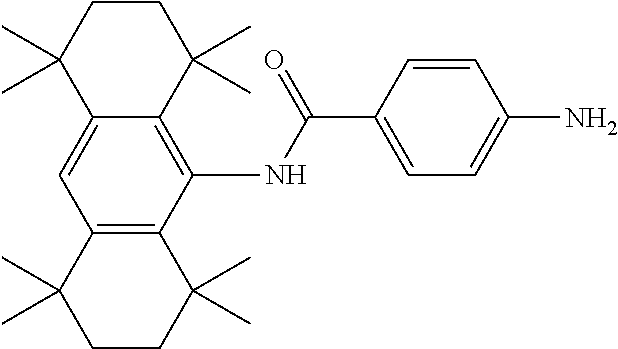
C12=C(C(NC(C3=CC=C(N)C=C3)=O)=C3C(=C1)C(C)(C)CCC3(C)C)C(C)(C)CCC2(C)C
